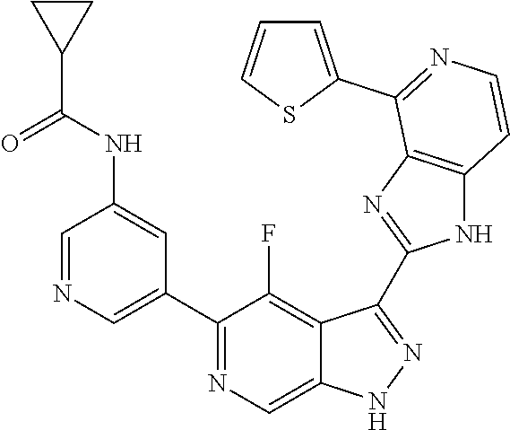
C1=NC=C(C2=NC=C3C(=C2F)C(C2=NC4=C(N2)C=CN=C4C2=CC=CS2)=NN3)C=C1NC(C1CC1)=O
